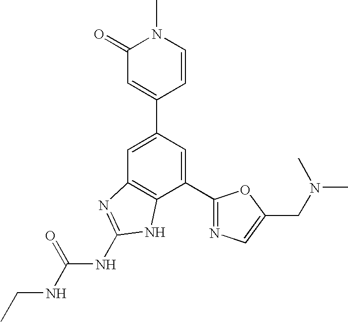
C1=C(C2=CC(=O)N(C)C=C2)C=C(C2=NC=C(CN(C)C)O2)C2=C1N=C(NC(NCC)=O)N2
